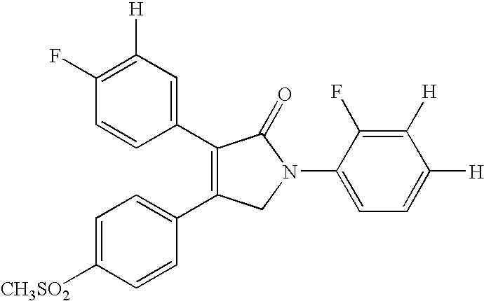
[CH3SO2]C1=CC=C(C2=C(C3=CC([H])=C(F)C=C3)C(=O)N(C3=CC=C([H])C([H])=C3F)C2)C=C1
